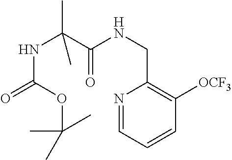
N1=CC=CC([OCF3])=C1CNC(C(NC(=O)OC(C)(C)C)(C)C)=O
